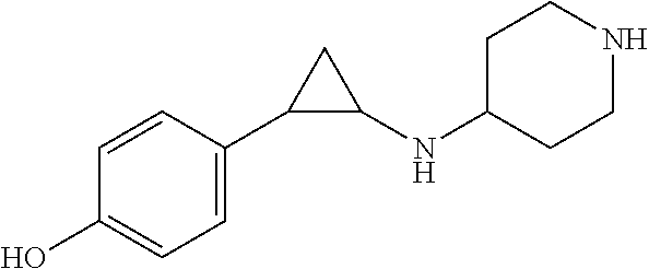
C1(C2C(NC3CCNCC3)C2)=CC=C(O)C=C1
